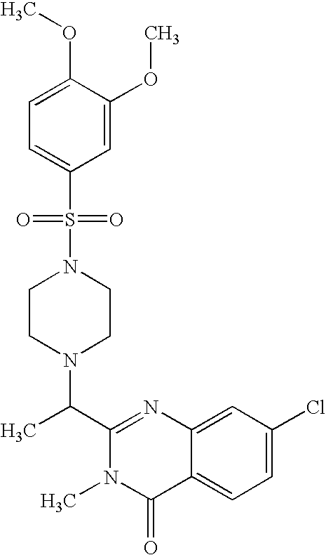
N1(S(=O)(C2=CC=C(OC)C(OC)=C2)=O)CCN(C(C2=NC3=CC(Cl)=CC=C3C(=O)N2C)C)CC1
